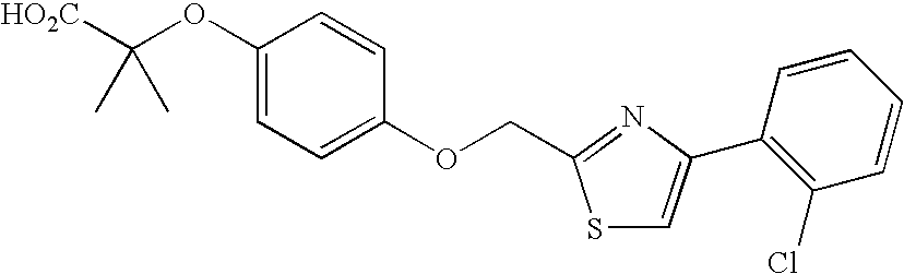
[HO2C]C(OC1=CC=C(OCC2=NC(C3=C(Cl)C=CC=C3)=CS2)C=C1)(C)C
